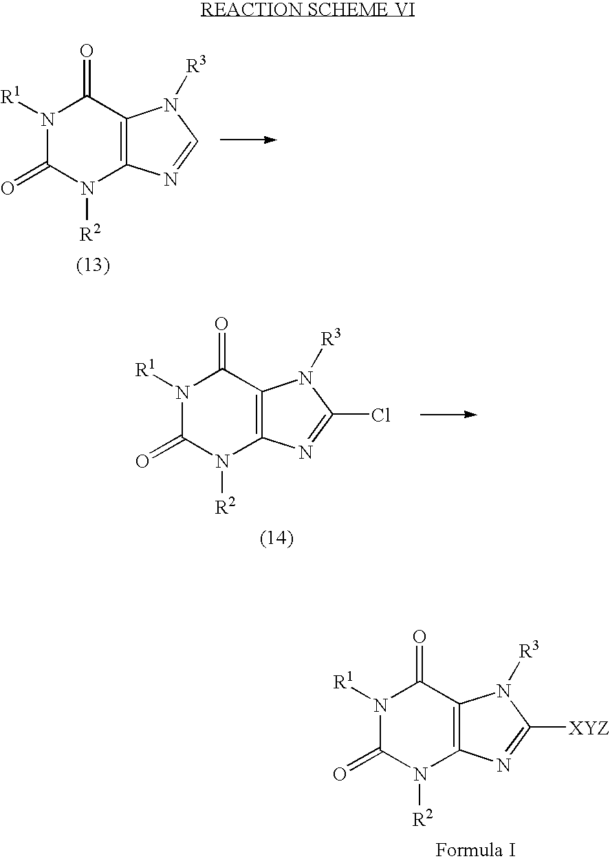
N1([R1])C(=O)N([R2])C2=C(C1=O)N([R3])C([XYZ])=N2.N1([R1])C(=O)N([R2])C2=C(C1=O)N([R3])C=N2.N1([R1])C(=O)N([R2])C2=C(C1=O)N([R3])C(Cl)=N2
